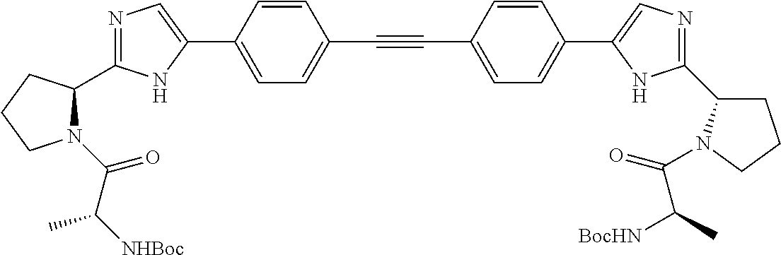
N1=C(C2N(C(C([NHBoc])C)=O)CCC2)NC(C2=CC=C(C#CC3=CC=C(C4=CN=C(C5CCCN5C(=O)C(C)[BocHN])N4)C=C3)C=C2)=C1
